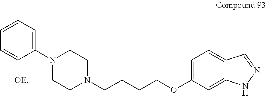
N1(C2=CC=CC=C2[OEt])CCN(CCCCOC2=CC=C3C(=C2)NN=C3)CC1
